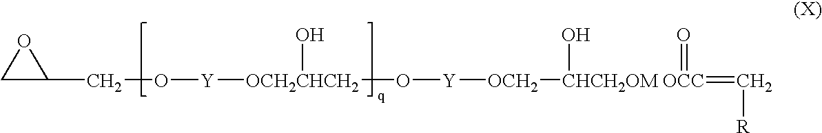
C1C(CO[Y][OCH2CHCH2](O[Y][OCH2][CHCH2OM OCC](=C[R])(=O)O)O)O1
